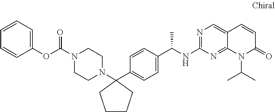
C1(C2=CC=C(C(C)NC3=NC=C4C(=N3)N(C(C)C)C(=O)C=C4)C=C2)(N2CCN(C(=O)OC3=CC=CC=C3)CC2)CCCC1
